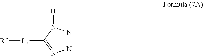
N1=NN([H])C([LA][Rf])=N1
